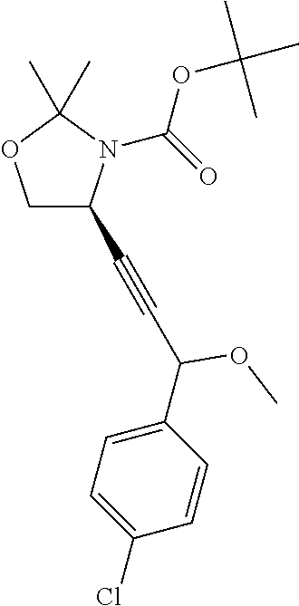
C1C(C#CC(C2=CC=C(Cl)C=C2)OC)N(C(=O)OC(C)(C)C)C(C)(C)O1
